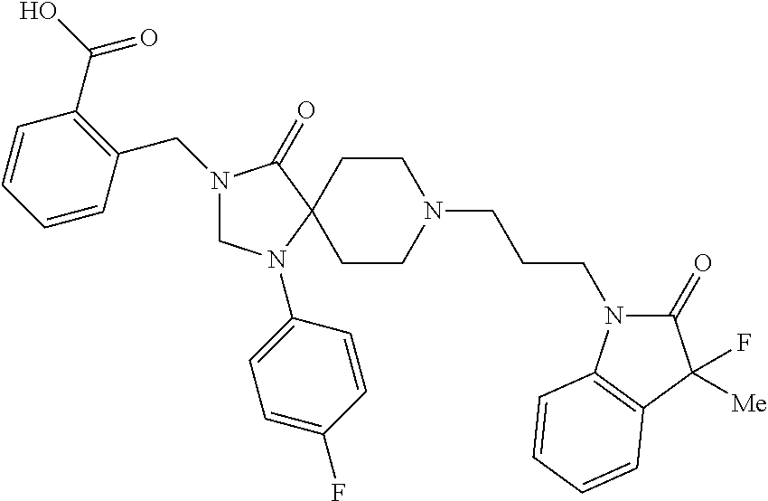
C1N(C2=CC=C(F)C=C2)C2(C(=O)N1CC1=C(C(=O)O)C=CC=C1)CCN(CCCN1C(=O)C(F)([Me])C3=C1C=CC=C3)CC2
